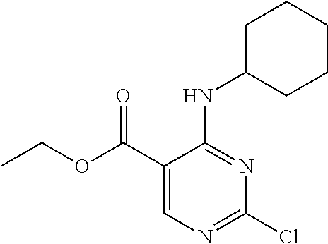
C1(C(OCC)=O)=CN=C(Cl)N=C1NC1CCCCC1
